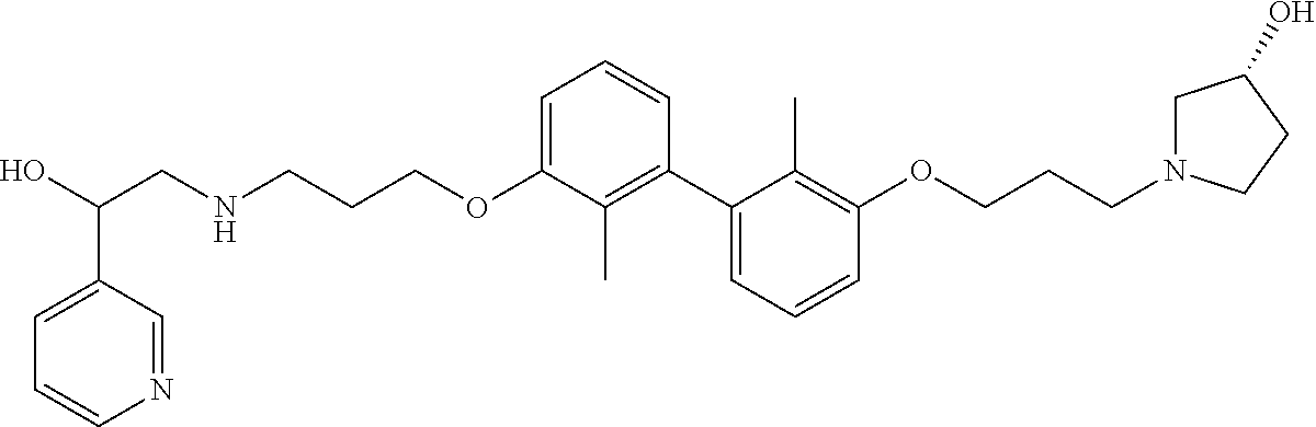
C1=C(OCCCNCC(C2=CC=CN=C2)O)C(C)=C(C2=CC=CC(OCCCN3CC(O)CC3)=C2C)C=C1
